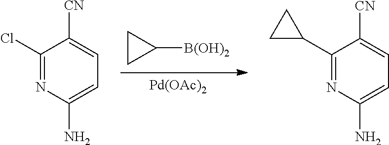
[Pd(OAc)2].C1CC1[B(OH)2].NC1=CC=C([CN])C(Cl)=N1.NC1=CC=C([CN])C(C2CC2)=N1
